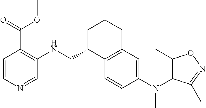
C1(C)=C(N(C2=CC3=C(C=C2)C(CNC2=C(C(=O)OC)C=CN=C2)CCC3)C)C(C)=NO1
